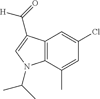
C12=C(C(C)=CC(Cl)=C1)N(C(C)C)C=C2C(=O)[H]
